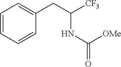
C1=CC=CC(CC([CF3])NC([OMe])=O)=C1
